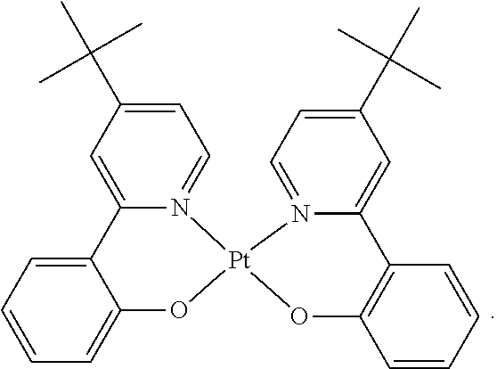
C1=C(C(C)(C)C)C=C2N(=C1)[Pt]1(OC3=CC=CC=C23)N2=CC=C(C(C)(C)C)C=C2C2=C(O1)C=CC=C2
